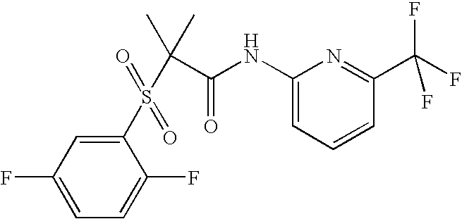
C1(F)=CC=C(F)C(S(C(C(=O)NC2=CC=CC(C(F)(F)F)=N2)(C)C)(=O)=O)=C1
